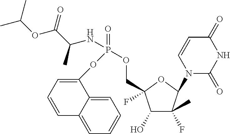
C1=C(OP(NC(C(OC(C)C)=O)C)(=O)OCC2(F)C(O)C(F)(C)C(N3C(=O)NC(=O)C=C3)O2)C2=CC=CC=C2C=C1
